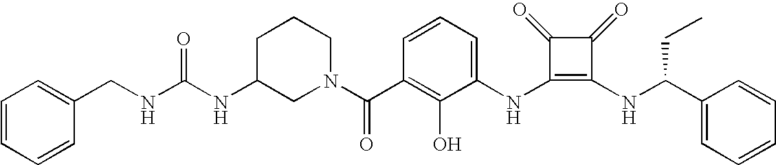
N(C1=C(NC(CC)C2=CC=CC=C2)C(=O)C1=O)C1=CC=CC(C(=O)N2CCCC(NC(NCC3=CC=CC=C3)=O)C2)=C1O
